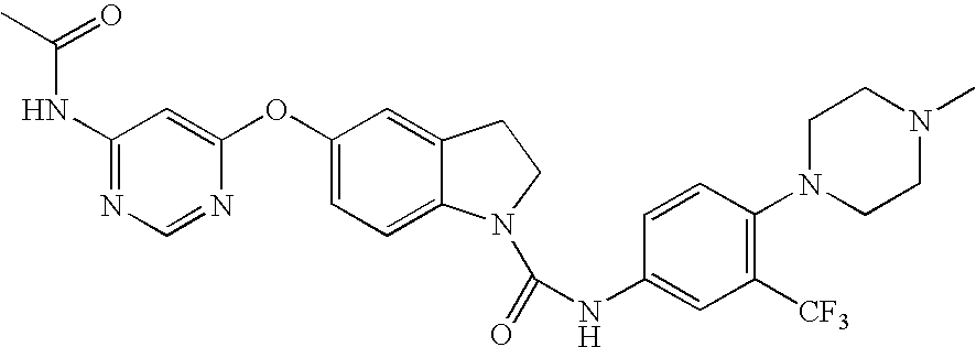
C1(NC(=O)C)=NC=NC(OC2=CC=C3C(=C2)CCN3C(=O)NC2=CC([CF3])=C(N3CCN(C)CC3)C=C2)=C1
